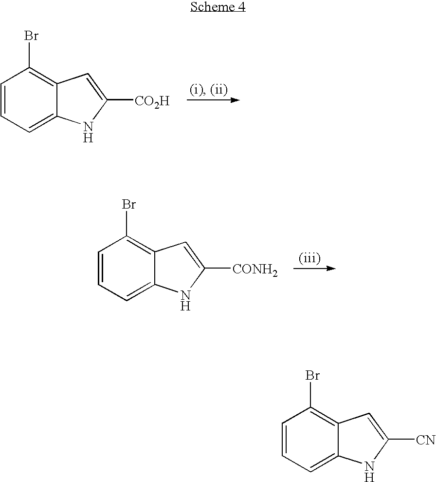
C1=CC=C2C(=C1Br)C=C([CO2H])N2.C1=CC=C2C(=C1Br)C=C([CONH2])N2.C1=CC=C2C(=C1Br)C=C([CN])N2
